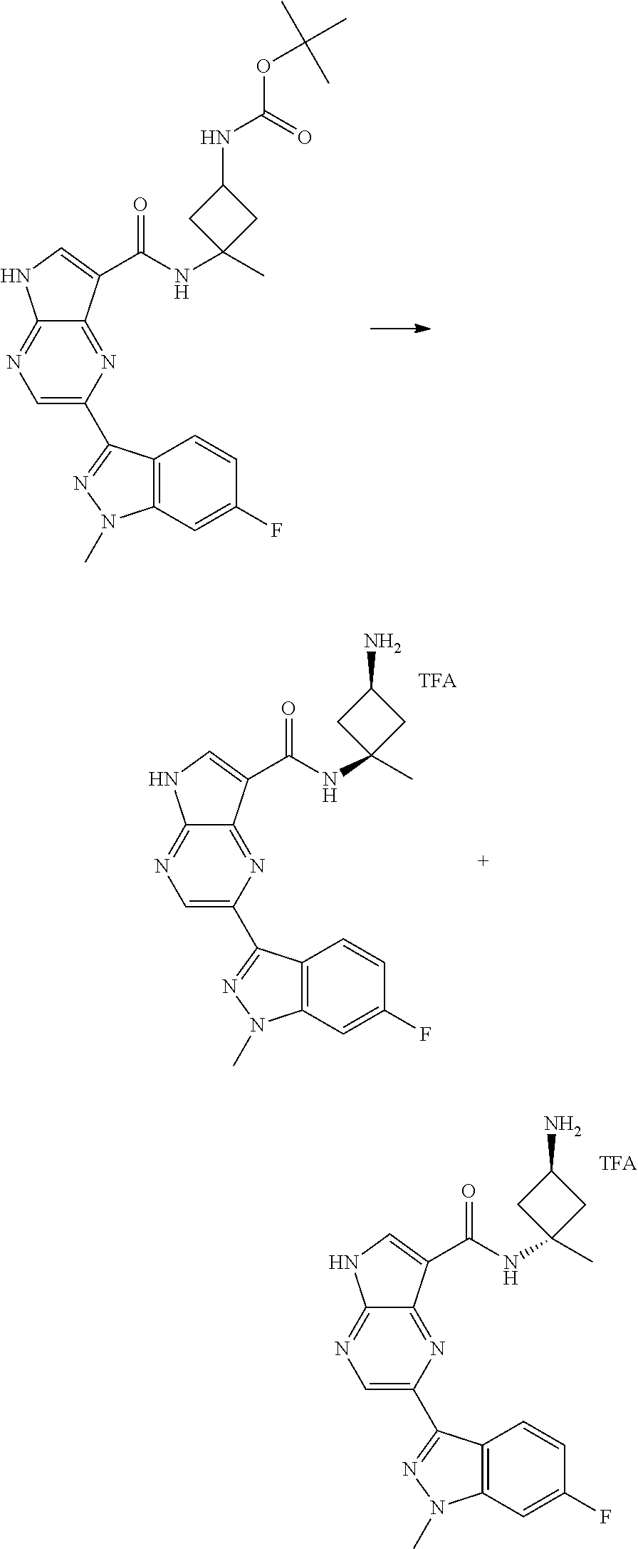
C1=C(C2=NN(C)C3=C2C=CC(F)=C3)N=C2C(=N1)NC=C2C(NC1(C)CC(N)C1)=O.C1=C(C2=NN(C)C3=C2C=CC(F)=C3)N=C2C(=N1)NC=C2C(NC1(C)CC(NC(OC(C)(C)C)=O)C1)=O.C1=C(C2=NN(C)C3=C2C=CC(F)=C3)N=C2C(=N1)NC=C2C(NC1(C)CC(N)C1)=O
